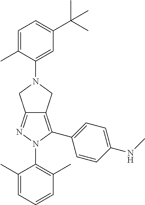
C1(C)=CC=CC(C)=C1N1C(C2=CC=C(NC)C=C2)=C2C(=N1)CN(C1=CC(C(C)(C)C)=CC=C1C)C2
